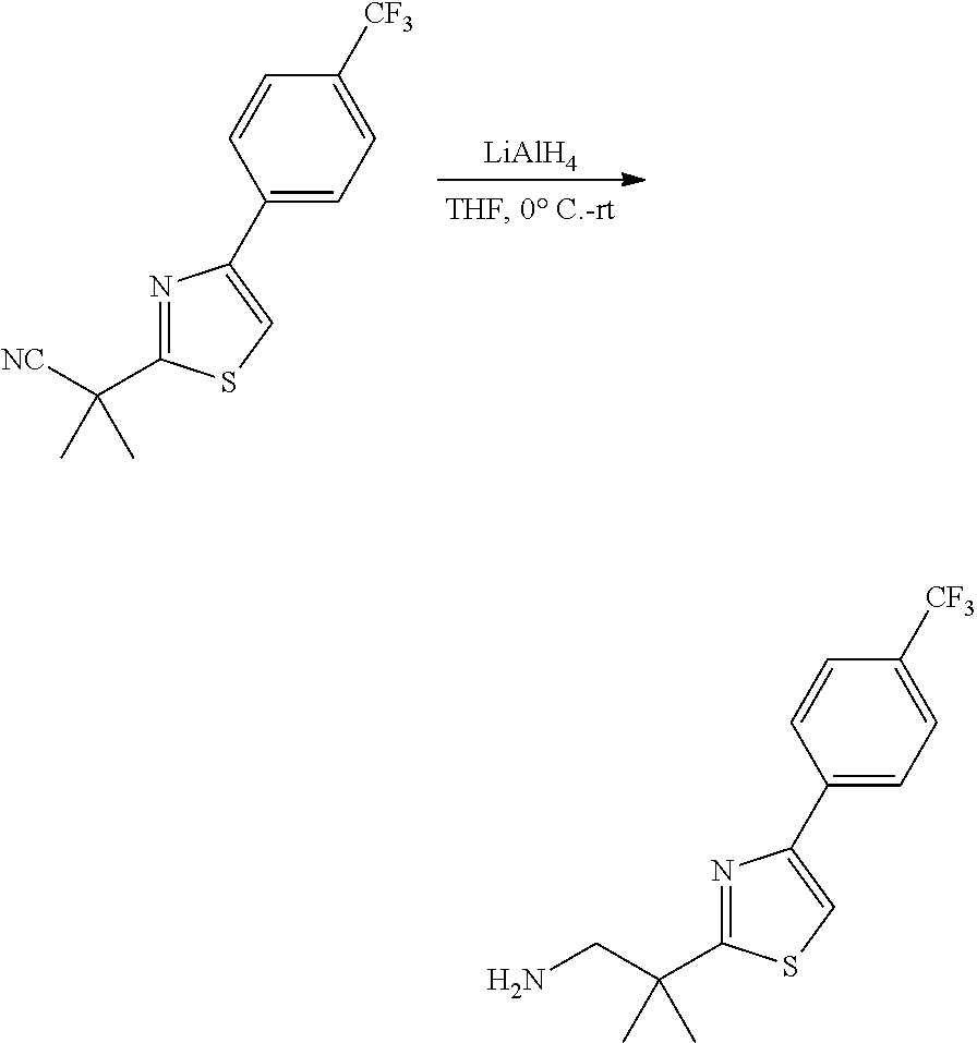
[LiAlH4].N1=C(C([NC])(C)C)SC=C1C1=CC=C([CF3])C=C1.N1=C(C(CN)(C)C)SC=C1C1=CC=C([CF3])C=C1
